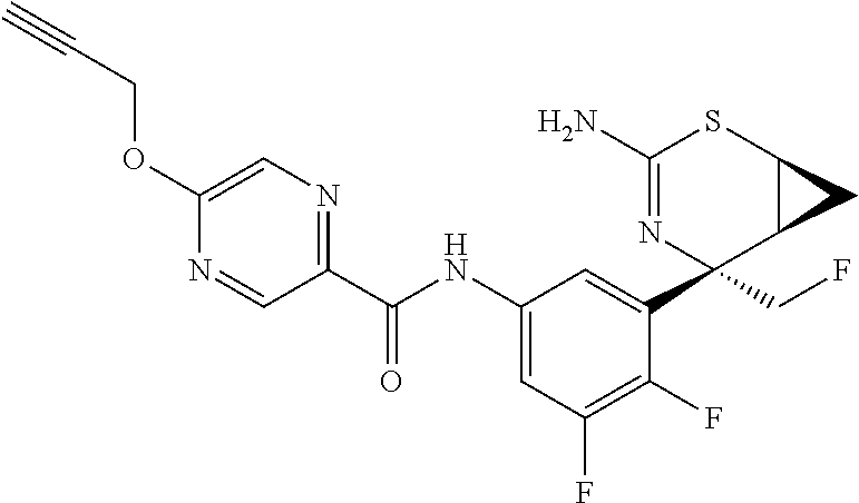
C1(N)=NC(C2=CC(NC(C3=NC=C(OCC#C)N=C3)=O)=CC(F)=C2F)(CF)C2C(S1)C2
